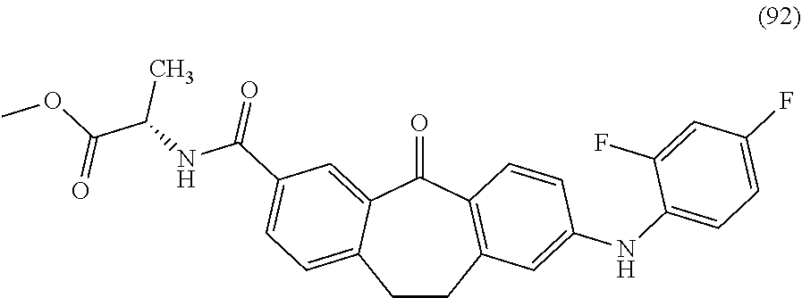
C1CC2=C(C(=O)C3=CC(C(NC(C(OC)=O)C)=O)=CC=C13)C=CC(NC1=CC=C(F)C=C1F)=C2
